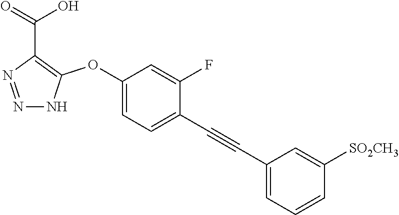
N1=NC(C(=O)O)=C(OC2=CC=C(C#CC3=CC=CC([SO2CH3])=C3)C(F)=C2)N1
